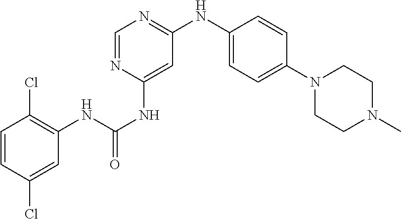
C1=CC(Cl)=CC(NC(NC2=CC(NC3=CC=C(N4CCN(C)CC4)C=C3)=NC=N2)=O)=C1Cl
